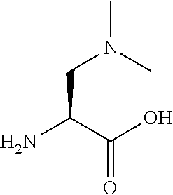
NC(C(O)=O)CN(C)C
